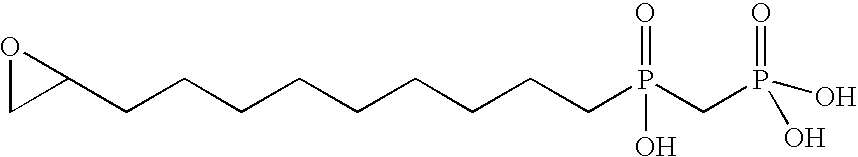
C1C(CCCCCCCCCP(CP(O)(=O)O)(=O)O)O1
